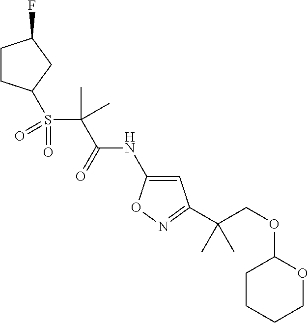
C1CC(S(=O)(C(C)(C(=O)NC2=CC(C(COC3CCCCO3)(C)C)=NO2)C)=O)CC1F
